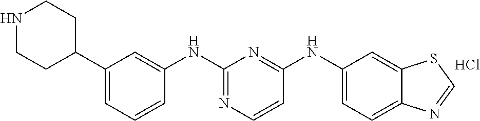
Cl.C1(NC2=CC(C3CCNCC3)=CC=C2)=NC=CC(NC2=CC=C3C(=C2)SC=N3)=N1
